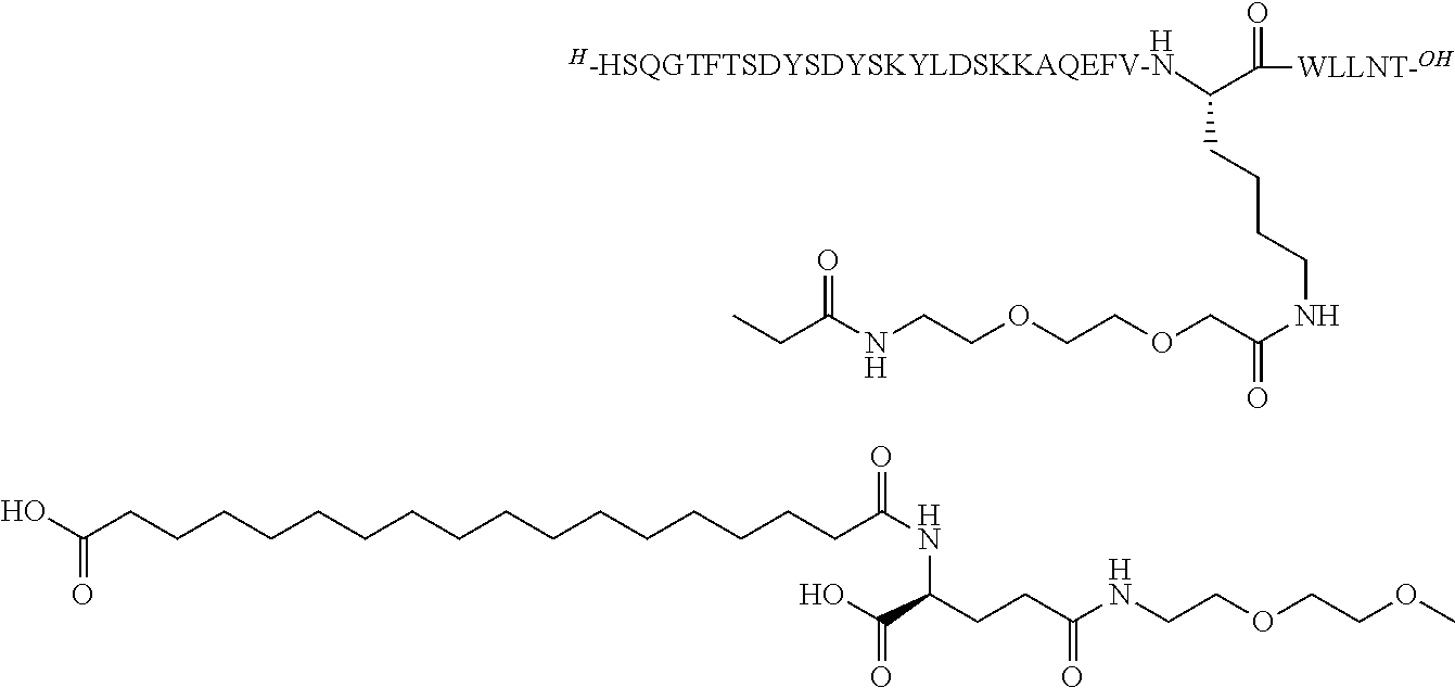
[H].[H-HSQGTFTSDYSDYSKYLDSKKAQEFV-N]C(C(=O)[WLLNT-OH])CCCCNC(COCCOCCNC(=O)CC)=O.N(C(CCC(C(O)=O)NC(=O)CCCCCCCCCCCCCCCCC(O)=O)=O)CCOCCOC
